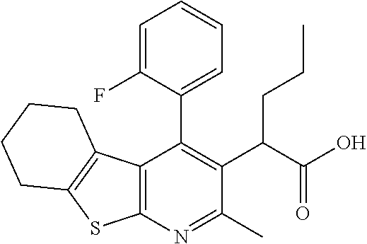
C12=C(N=C(C)C(C(C(O)=O)CCC)=C1C1=CC=CC=C1F)SC1=C2CCCC1
